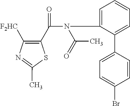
N1=C(C)SC(C(N(C2=CC=CC=C2C2=CC=C(Br)C=C2)C(=O)C)=O)=C1[F2HC]
